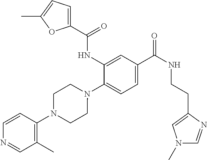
C1(NC(=O)C2=CC=C(C)O2)=CC(C(=O)NCCC2=CN(C)C=N2)=CC=C1N1CCN(C2=C(C)C=NC=C2)CC1
